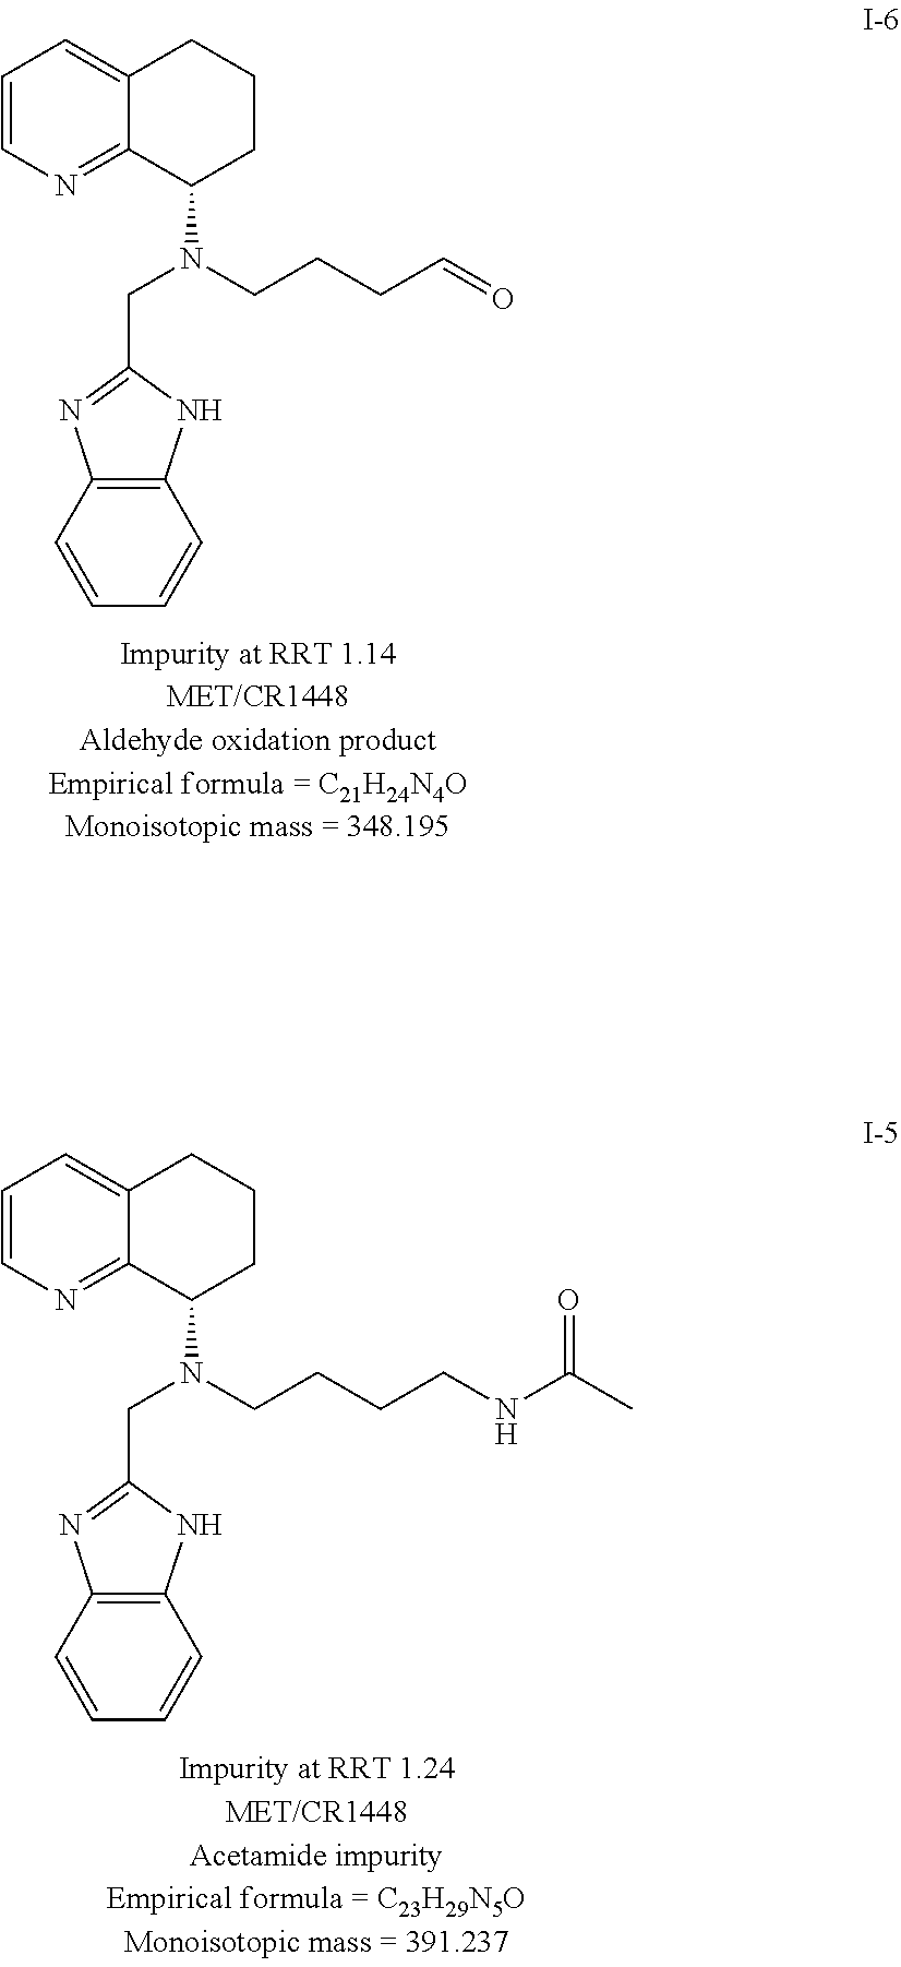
C1=CN=C2C(=C1)CCCC2N(CCCC=O)CC1=NC2=C(N1)C=CC=C2.C1=CN=C2C(=C1)CCCC2N(CCCCNC(C)=O)CC1=NC2=C(N1)C=CC=C2
